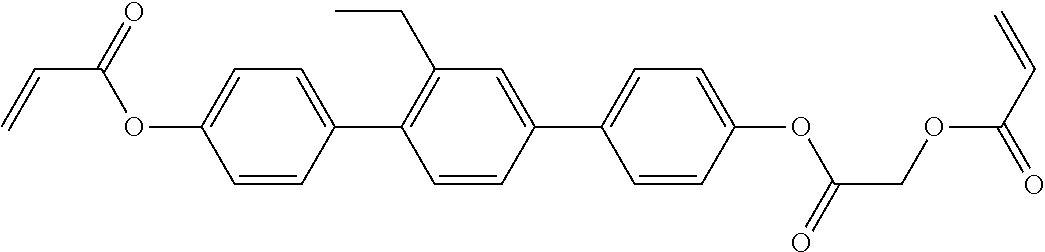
C1=CC(C2=C(CC)C=C(C3=CC=C(OC(=O)COC(C=C)=O)C=C3)C=C2)=CC=C1OC(=O)C=C
